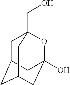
C1C2CC3CC(O)(OC1(CO)C3)C2
